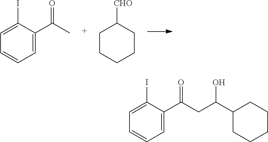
C1=C(C(C)=O)C(I)=CC=C1.C1CCCCC1[CHO].C1=C(C(CC(C2CCCCC2)O)=O)C(I)=CC=C1
